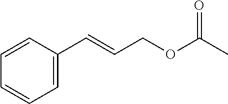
C1=CC=CC=C1C=CCOC(C)=O
